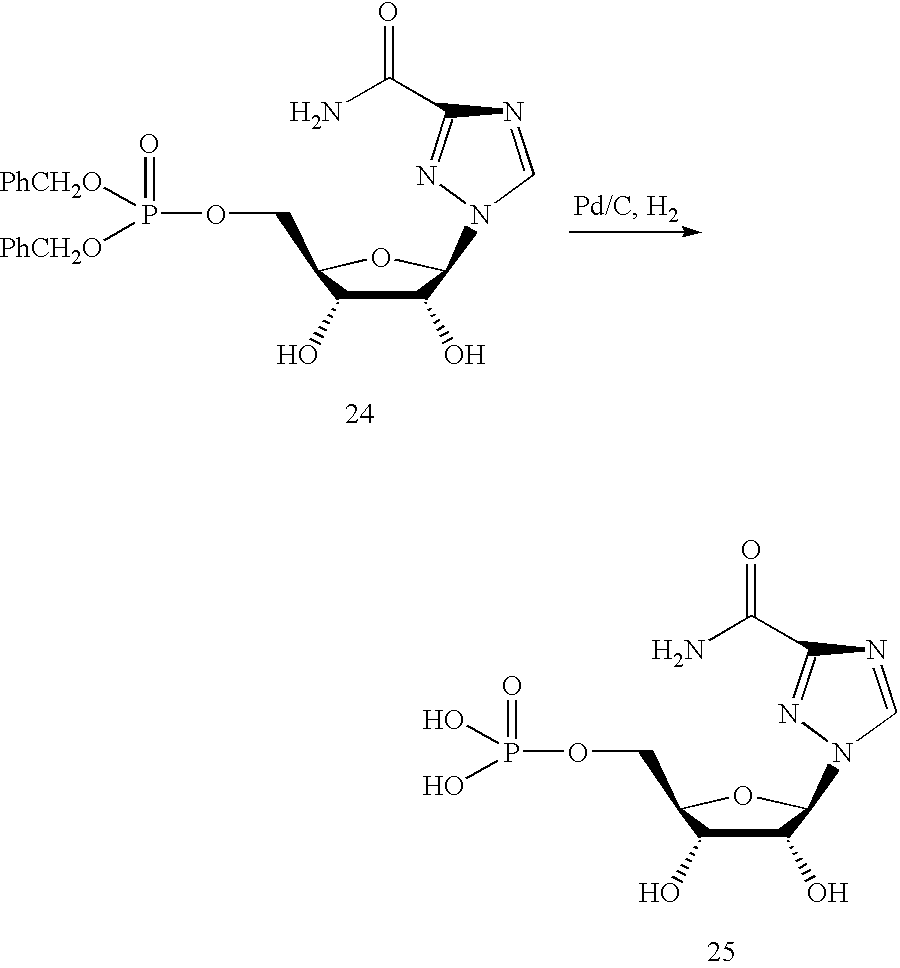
C1(O)C(O)C(COP([PhCH2O])([PhCH2O])=O)OC1N1N=C(C(N)=O)N=C1.C1(O)C(O)C(COP(O)(O)=O)OC1N1N=C(C(N)=O)N=C1
